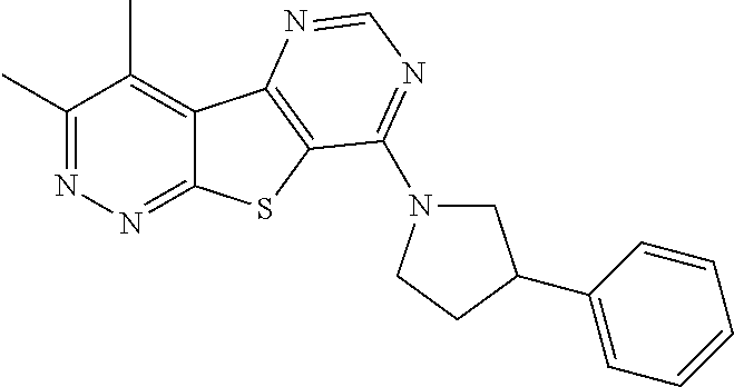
C1(C)=NN=C2C(=C1C)C1=C(S2)C(N2CC(C3=CC=CC=C3)CC2)=NC=N1
